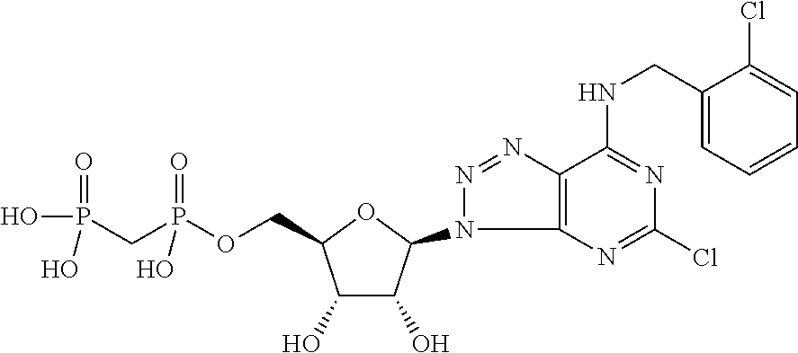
C1(O)C(O)C(N2N=NC3=C2N=C(Cl)N=C3NCC2=CC=CC=C2Cl)OC1COP(CP(O)(=O)O)(=O)O
